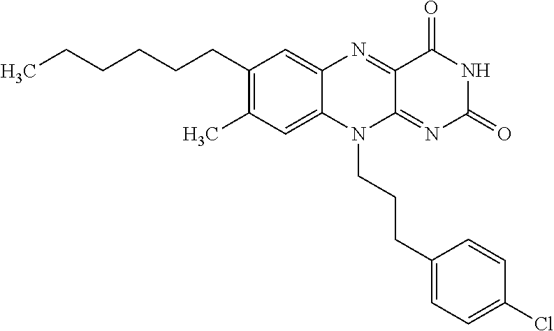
C1(CCCCCC)=C(C)C=C2C(=C1)N=C1C(=NC(=O)NC1=O)N2CCCC1=CC=C(Cl)C=C1
